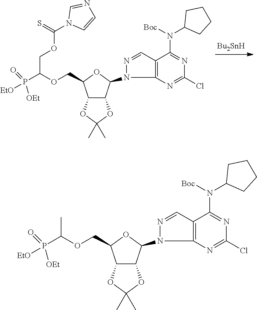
C12C(C(N3N=CC4=C3N=C(Cl)N=C4N(C3CCCC3)[Boc])OC1COC(C)P([EtO])(=O)[OEt])OC(C)(C)O2.C12C(C(N3N=CC4=C3N=C(Cl)N=C4N(C3CCCC3)[Boc])OC1COC(COC(N1C=CN=C1)=S)P([EtO])(=O)[OEt])OC(C)(C)O2
